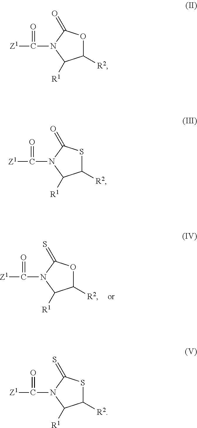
C1([R2])OC(=O)N(C(=O)[Z1])C1[R1].C1([R2])SC(=O)N(C(=O)[Z1])C1[R1].C1([R2])SC(=S)N(C(=O)[Z1])C1[R1].C1([R2])OC(=S)N(C(=O)[Z1])C1[R1]
